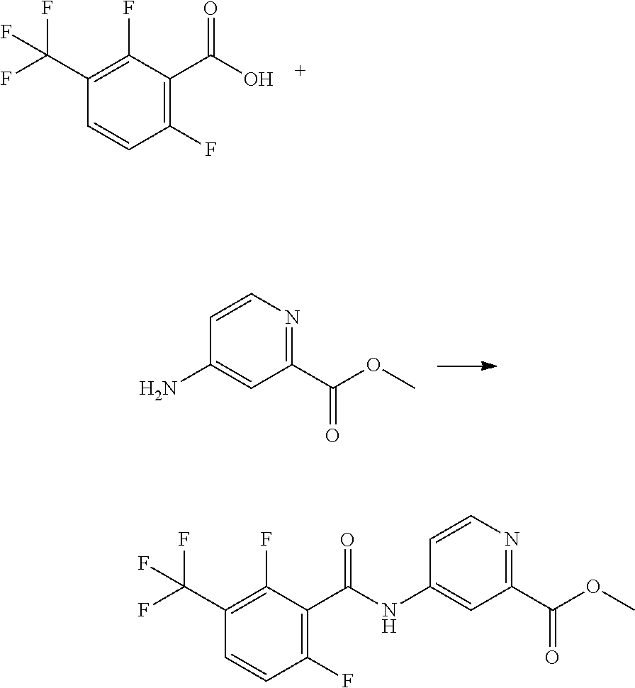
C1(C(F)(F)F)=C(F)C(C(=O)O)=C(F)C=C1.C1=CN=C(C(OC)=O)C=C1N.C1(C(F)(F)F)=C(F)C(C(=O)NC2=CC(C(OC)=O)=NC=C2)=C(F)C=C1
